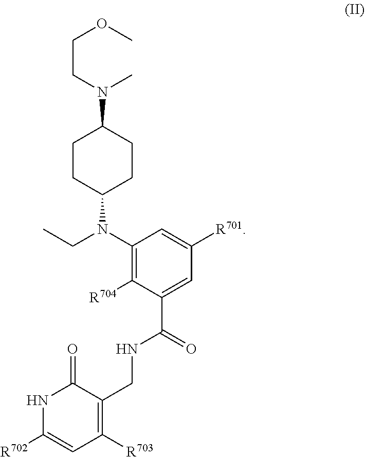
N1C([R702])=CC([R703])=C(CNC(C2=CC([R701])=CC(N(CC)C3CCC(N(CCOC)C)CC3)=C2[R704])=O)C1=O
